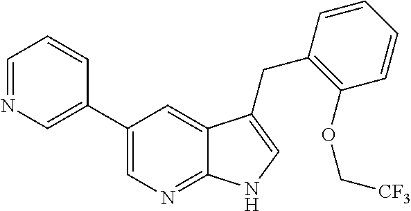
C1(C2=CN=CC=C2)=CN=C2C(=C1)C(CC1=C(OC[CF3])C=CC=C1)=CN2
